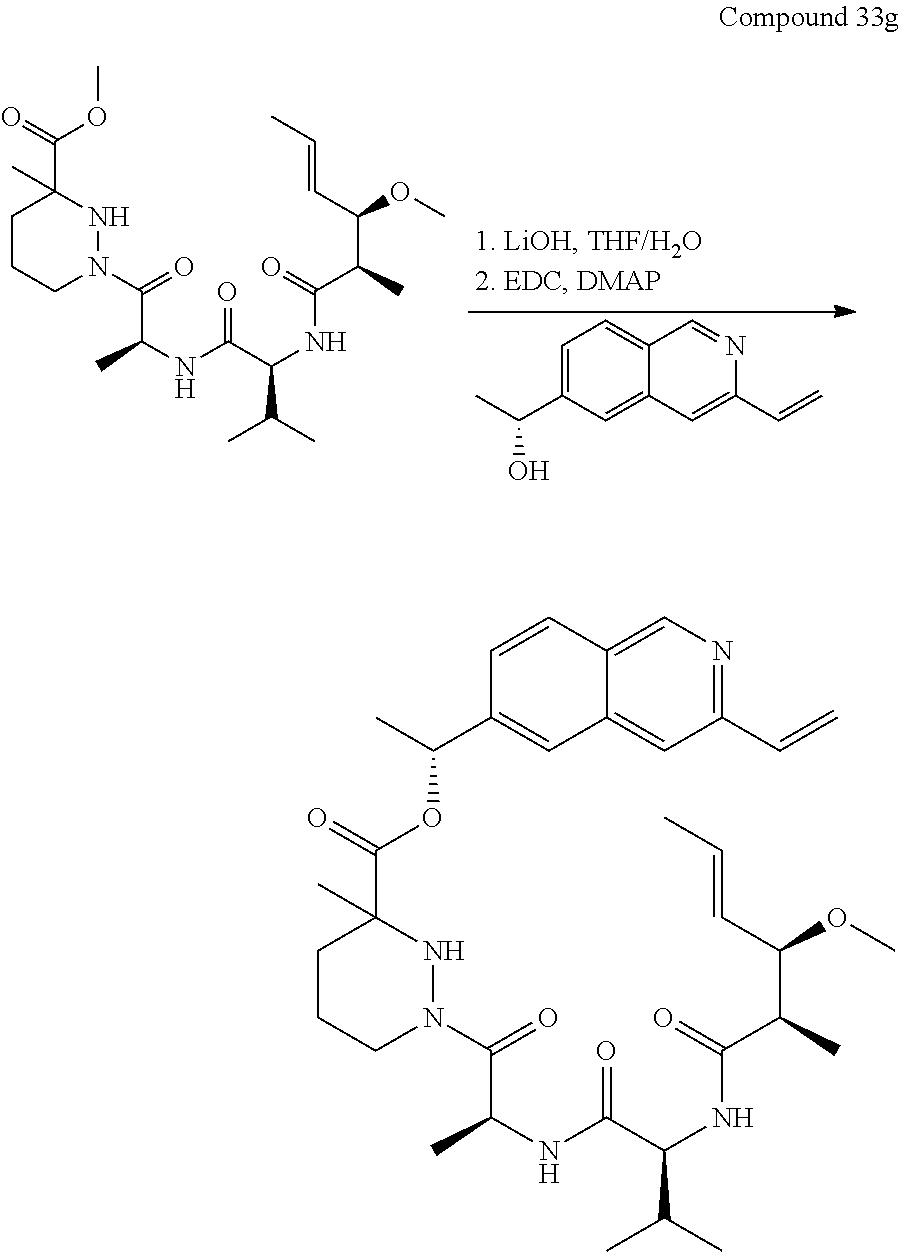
C1=C(C(C)O)C=C2C(=C1)C=NC(C=C)=C2.C1CCN(C(=O)C(C)NC(C(NC(=O)C(C)C(C=CC)OC)C(C)C)=O)NC1(C(=O)OC)C.C1CCN(C(=O)C(C)NC(C(NC(=O)C(C)C(C=CC)OC)C(C)C)=O)NC1(C(=O)OC(C)C1=CC2=CC(C=C)=NC=C2C=C1)C
